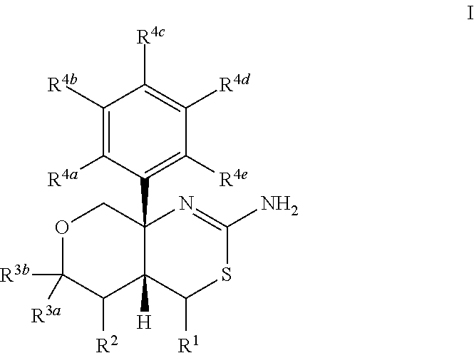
O1C([R3a])([R3b])C([R2])C2([H])C(C3=C([R4e])C([R4d])=C([R4c])C([R4b])=C3[R4a])(C1)N=C(N)SC2[R1]
